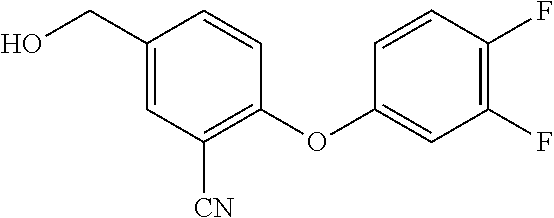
C1(OC2=CC(F)=C(F)C=C2)=C([CN])C=C(CO)C=C1
